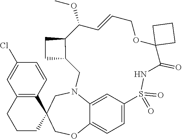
C12=CC3=CC=C1OCC1(CN2CC2C(C(OC)C=CCOC4(C(=O)NS3(=O)=O)CCC4)CC2)C2=C(CCC1)C=C(Cl)C=C2
